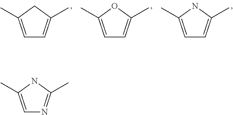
C1=C(C)CC(C)=C1.C1=C(C)OC(C)=C1.C1=C(C)NC(C)=C1.C1=C(C)NC(C)=N1
